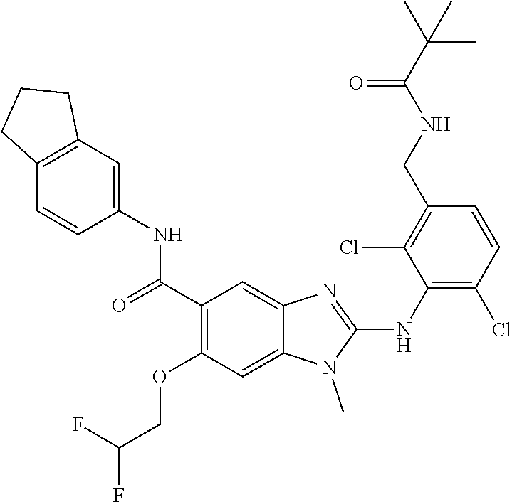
C1(C(=O)NC2=CC3=C(C=C2)CCC3)=C(OCC(F)F)C=C2C(=C1)N=C(NC1=C(Cl)C=CC(CNC(C(C)(C)C)=O)=C1Cl)N2C
